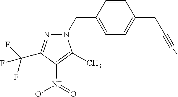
N1(CC2=CC=C(CC#N)C=C2)N=C(C(F)(F)F)C([N+]([O-])=O)=C1C
